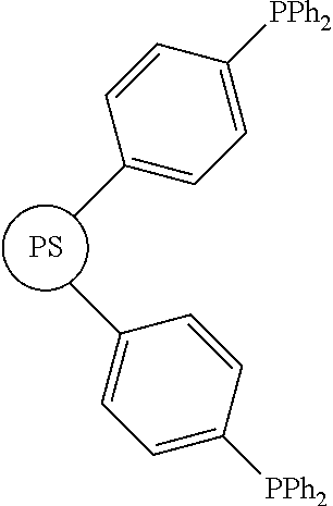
[PS].CC1=CC=C([PPh2])C=C1.CC1=CC=C([PPh2])C=C1
